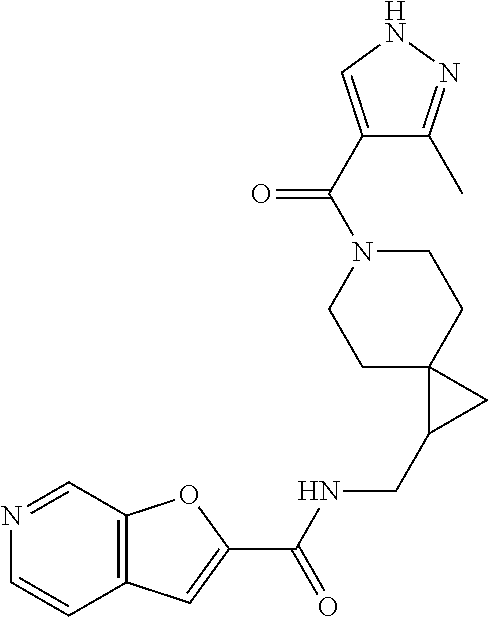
C1C2(CCN(C(C3=CNN=C3C)=O)C1)C(CNC(C1=CC3=C(O1)C=NC=C3)=O)C2
